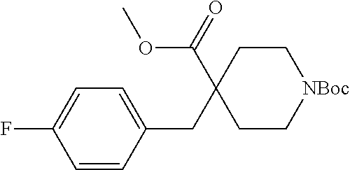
C1=C(F)C=CC(CC2(C(OC)=O)CC[NBoc]CC2)=C1
